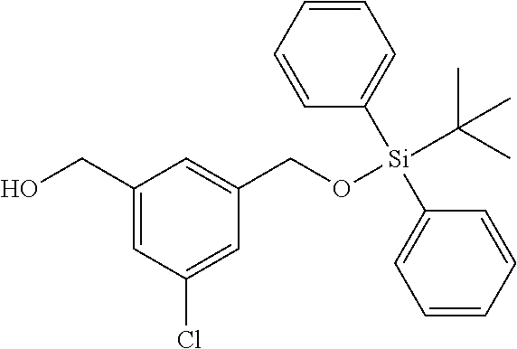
C1(CO)=CC(Cl)=CC(CO[Si](C(C)(C)C)(C2=CC=CC=C2)C2=CC=CC=C2)=C1
